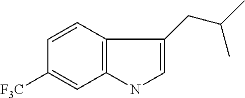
C12=C(NC=C1CC(C)C)C=C([F3C])C=C2
